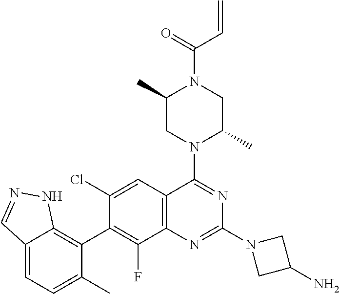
C12=CC=C(C)C(C3=C(F)C4=C(C=C3Cl)C(N3C(C)CN(C(=O)C=C)C(C)C3)=NC(N3CC(N)C3)=N4)=C1NN=C2
